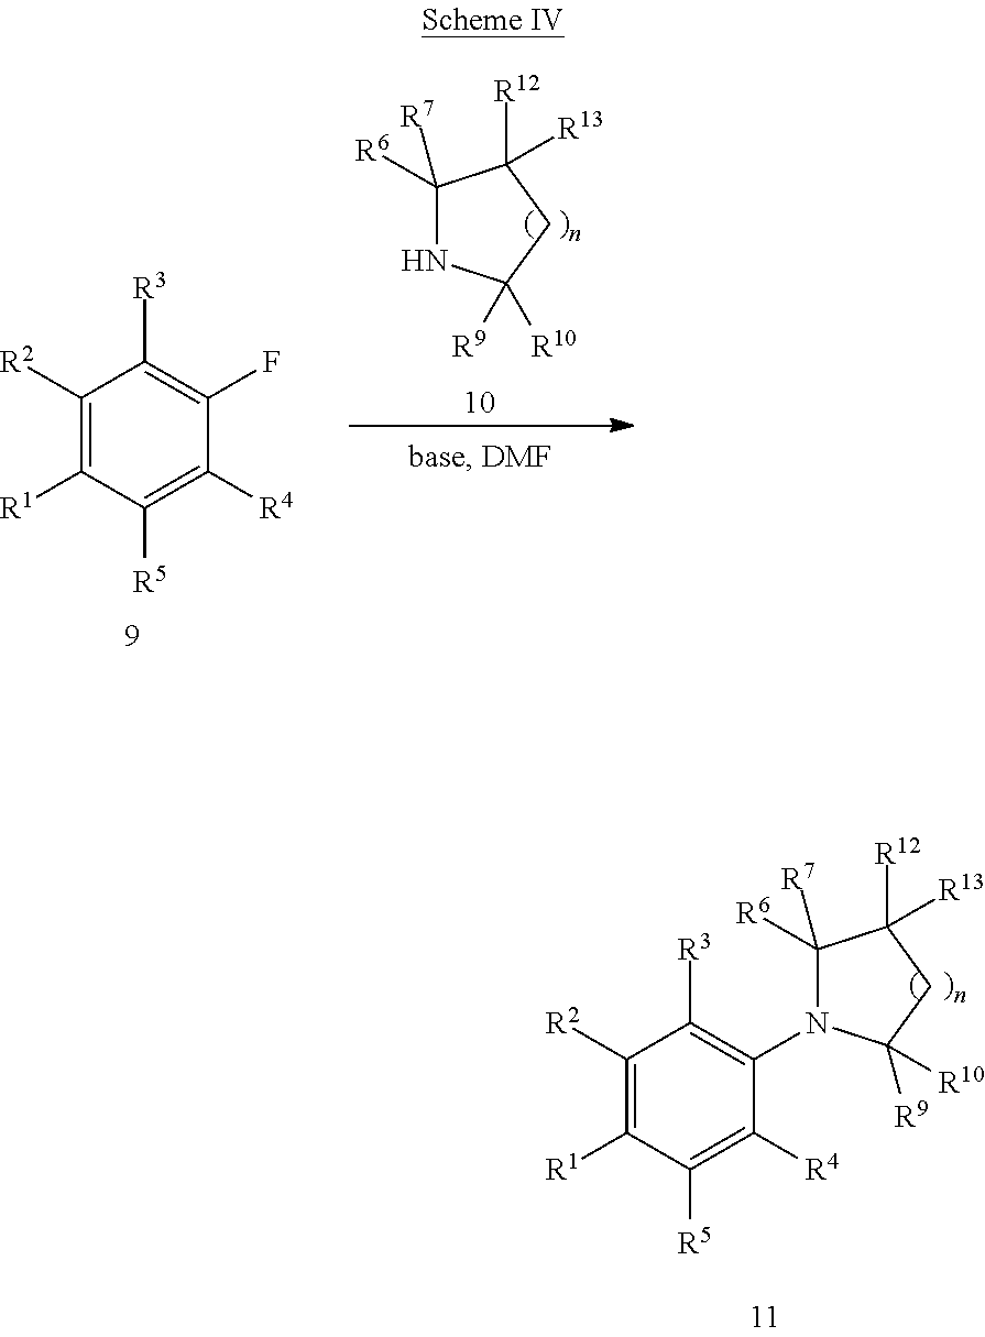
C1([R2])=C([R1])C([R5])=C([R4])C(F)=C1[R3].C1([R6])([R7])NC([R9])([R10])CC1([R12])[R13].C1([R2])=C([R1])C([R5])=C([R4])C(N2C([R6])([R7])C([R12])([R13])CC2([R9])[R10])=C1[R3]
